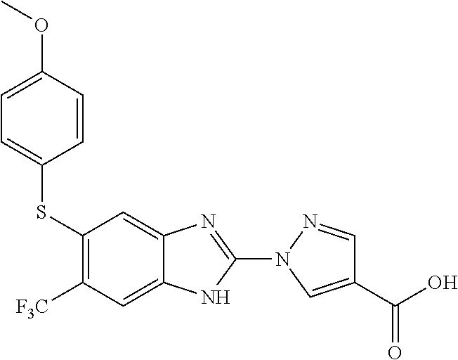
C12=CC([F3C])=C(SC3=CC=C(OC)C=C3)C=C1N=C(N1C=C(C(O)=O)C=N1)N2
